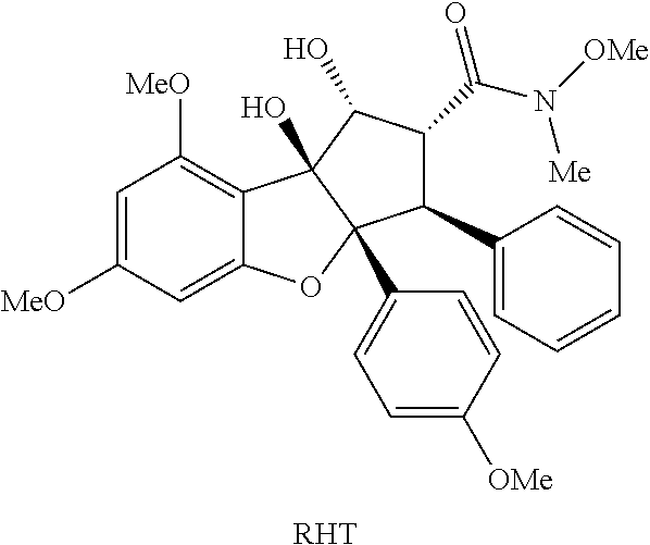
C1=C([MeO])C=C2C(=C1[MeO])C1(O)C(C3=CC=C([OMe])C=C3)(O2)C(C2=CC=CC=C2)C(C(N([OMe])[Me])=O)C1O.[RHT]
